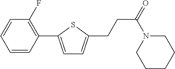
C1=CC(C2=CC=C(CCC(=O)N3CCCCC3)S2)=C(F)C=C1
